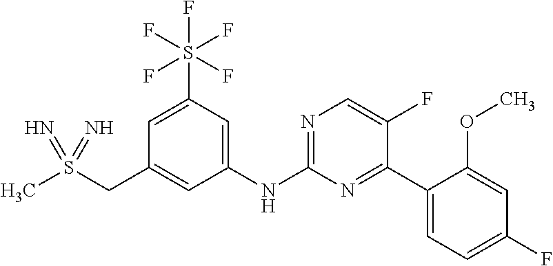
C(C1=CC(NC2=NC=C(F)C(C3=CC=C(F)C=C3OC)=N2)=CC(S(F)(F)(F)(F)F)=C1)S(C)(=N)=N
